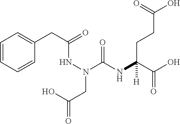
C1(CC(NN(CC(O)=O)C(=O)NC(C(O)=O)(CCC(O)=O)[H])=O)=CC=CC=C1
